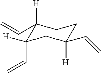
C1([H])(C=C)C(C=C)([H])CC([H])(C=C)CC1
